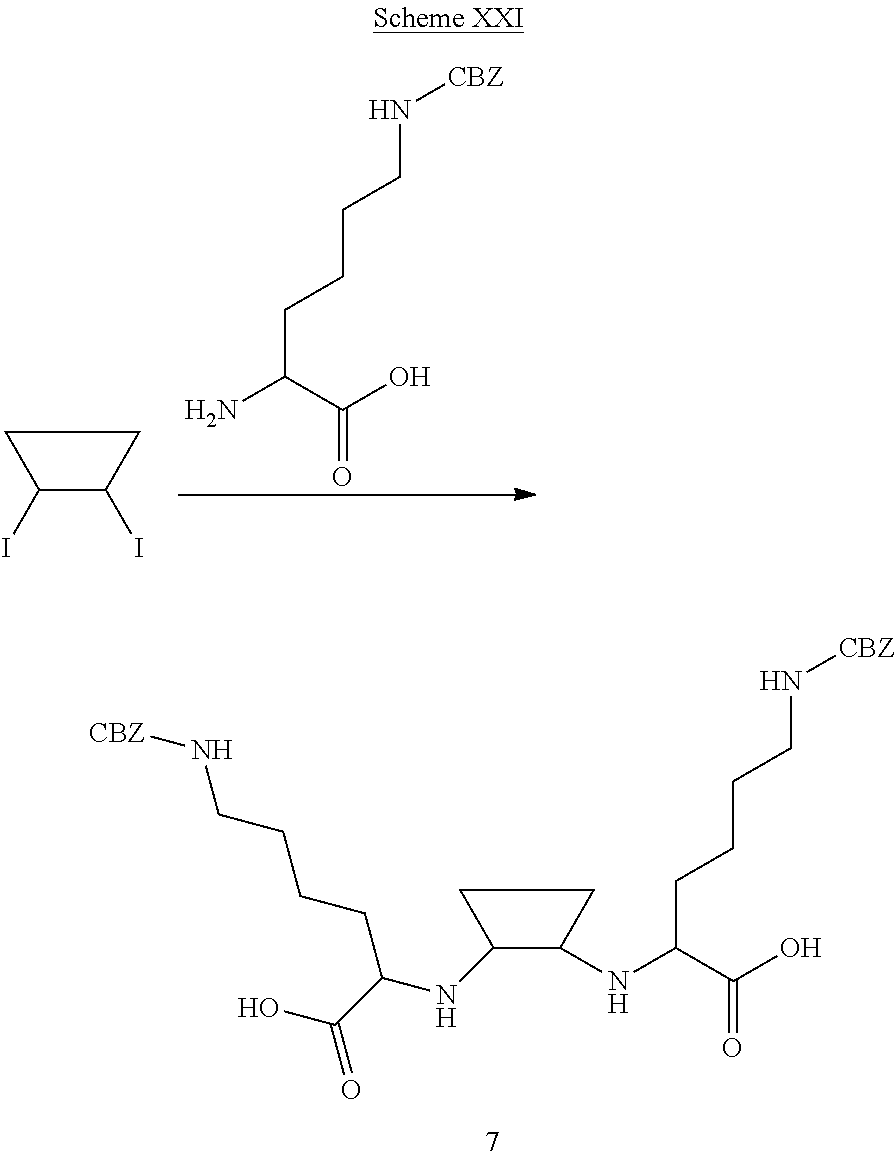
C1(I)C(I)CC1.NC(C(O)=O)CCCCN[CBZ].C1(NC(C(O)=O)CCCCN[CBZ])C(NC(C(O)=O)CCCCN[CBZ])CC1
